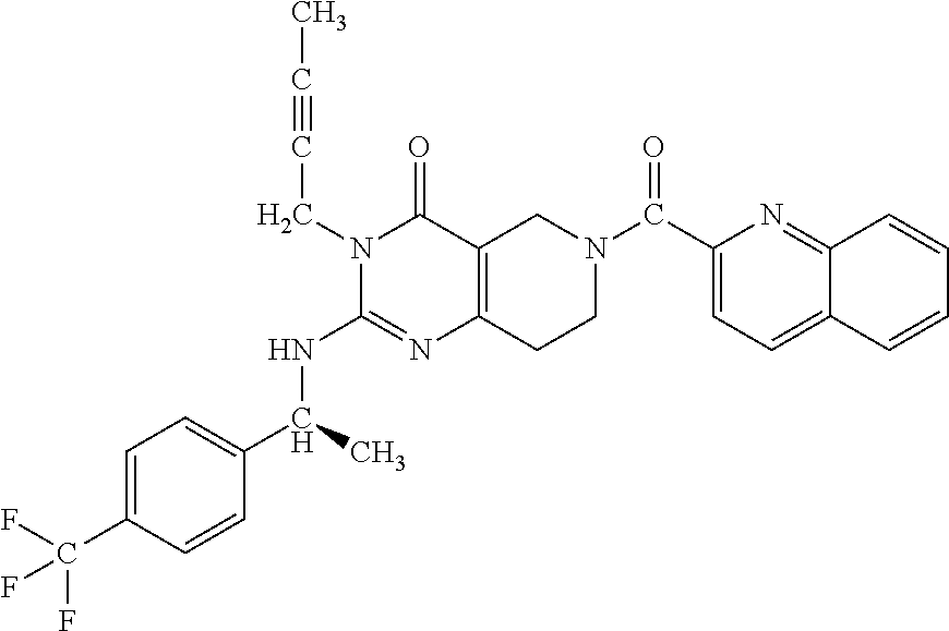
C1=C(C(F)(F)F)C=CC(C(C)NC2=NC3=C(C(=O)N2CC#CC)CN(C(C2=CC=C4C(=N2)C=CC=C4)=O)CC3)=C1
